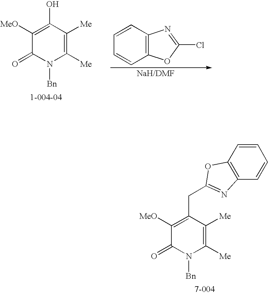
C1([MeO])=C(O)C([Me])=C([Me])N([Bn])C1=O.C1=CC2=C(C=C1)OC(Cl)=N2.C1([MeO])=C(CC2=NC3=C(C=CC=C3)O2)C([Me])=C([Me])N([Bn])C1=O
